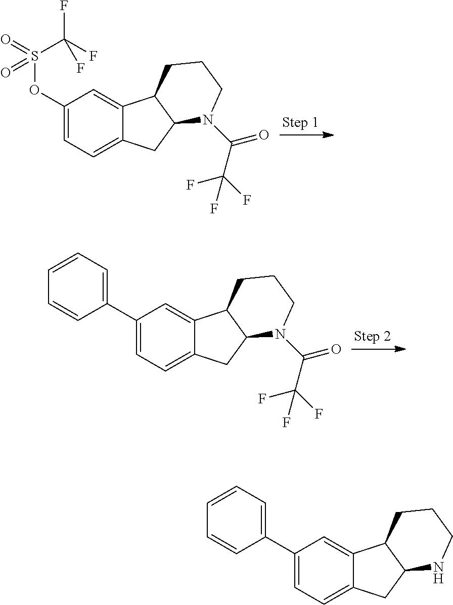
C1(OS(=O)(C(F)(F)F)=O)=CC=C2C(=C1)C1C(C2)N(C(=O)C(F)(F)F)CCC1.C1(C2=CC=CC=C2)=CC=C2C(=C1)C1C(C2)N(C(=O)C(F)(F)F)CCC1.C1(C2=CC=CC=C2)=CC=C2C(=C1)C1C(C2)NCCC1
